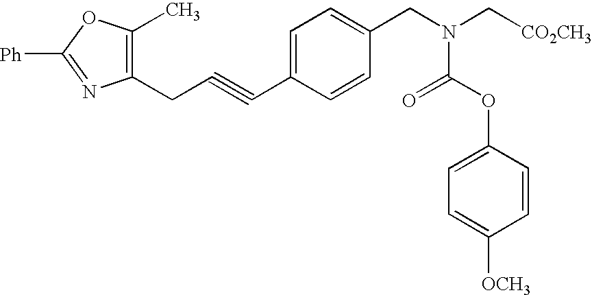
C1(CC#CC2=CC=C(CN(C(=O)OC3=CC=C([OCH3])C=C3)C[CO2CH3])C=C2)=C(C)OC([Ph])=N1
